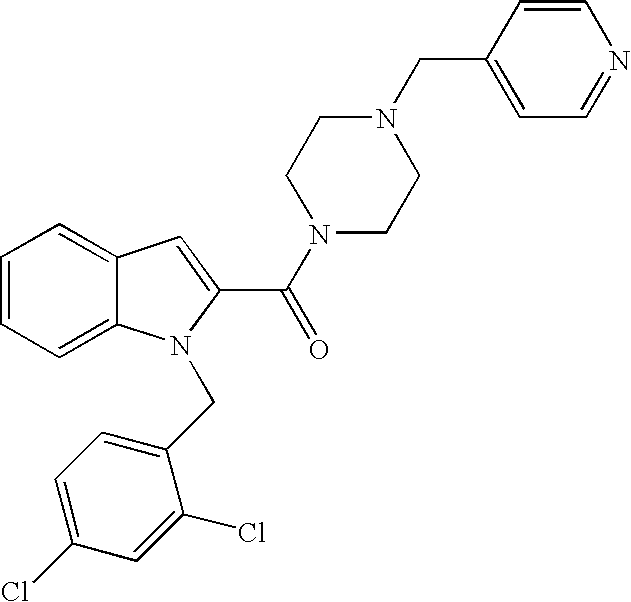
C1=C2C(=CC=C1)N(CC1=CC=C(Cl)C=C1Cl)C(C(=O)N1CCN(CC3=CC=NC=C3)CC1)=C2
